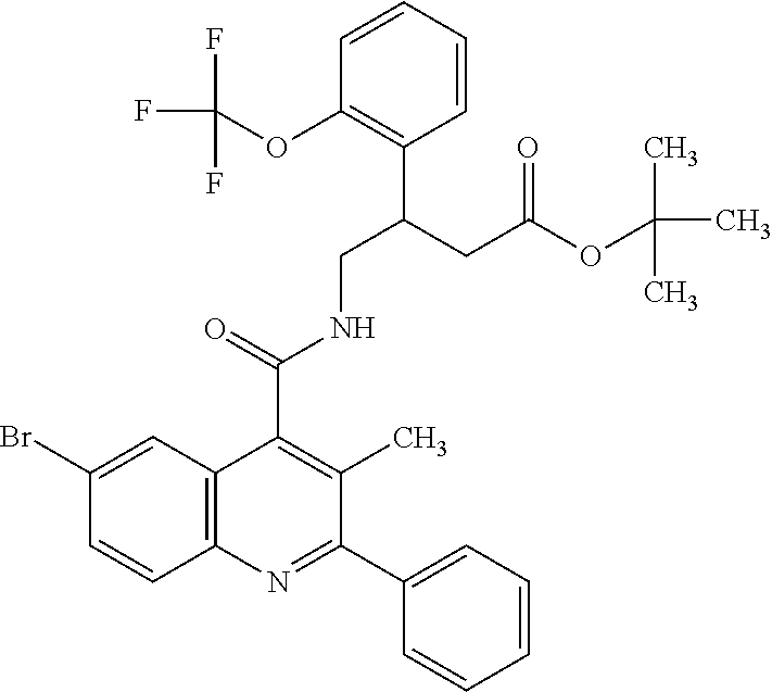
C1(C2=CC=CC=C2)=NC2=C(C(C(=O)NCC(CC(OC(C)(C)C)=O)C3=C(OC(F)(F)F)C=CC=C3)=C1C)C=C(Br)C=C2
